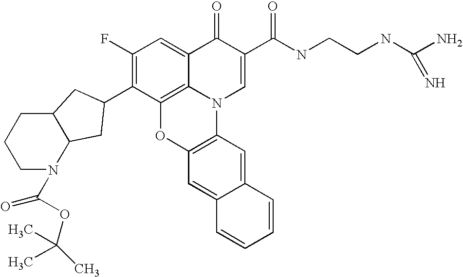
C1(F)=C(C2CC3C(CCCN3C(OC(C)(C)C)=O)C2)C2=C3C(=C1)C(=O)C(C(NCCNC(N)=N)=O)=CN3C1=C(O2)C=C2C(=C1)C=CC=C2
